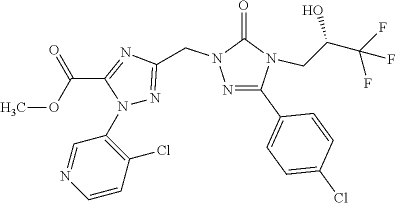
N1(C2=C(Cl)C=CN=C2)N=C(CN2N=C(C3=CC=C(Cl)C=C3)N(CC(C(F)(F)F)O)C2=O)N=C1C(OC)=O
